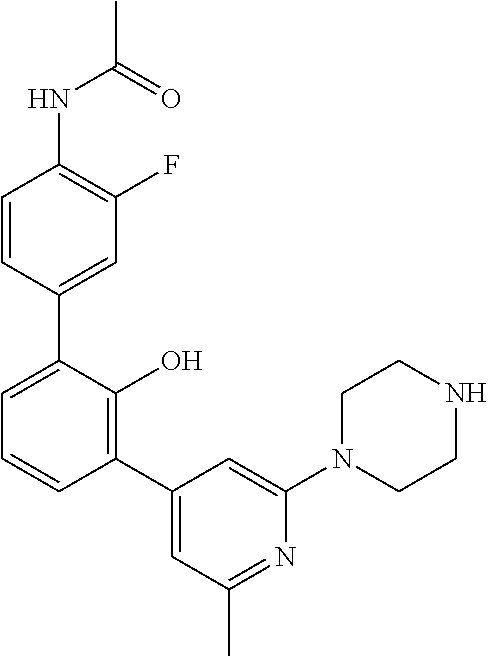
C1(NC(C)=O)=C(F)C=C(C2=CC=CC(C3=CC(C)=NC(N4CCNCC4)=C3)=C2O)C=C1
